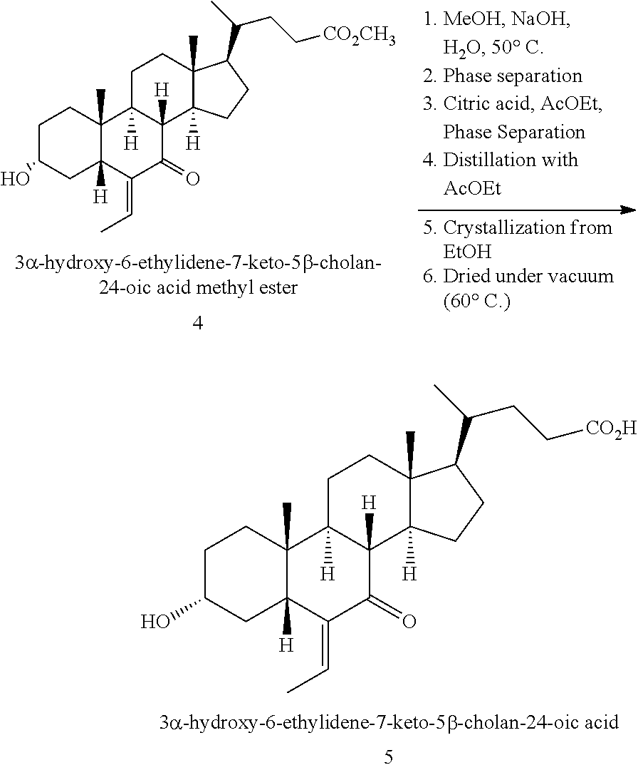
C1C(O)CC2([H])C(C)(C1)C1([H])C([H])(C(=O)C2=CC)C2([H])C(C)(CC1)C(C(C)CC[CO2H])CC2.C1C(O)CC2([H])C(C)(C1)C1([H])C([H])(C(=O)C2=CC)C2([H])C(C)(CC1)C(C(C)CC[CO2CH3])CC2
